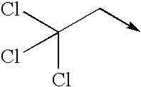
C(Cl)(Cl)(C->C)Cl
